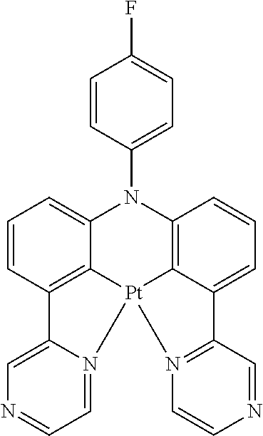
C12=C3C(=CC=C1)N(C1=CC=C(F)C=C1)C1=C4C(=CC=C1)C1=N(C=CN=C1)[Pt]34N1=CC=NC=C21
